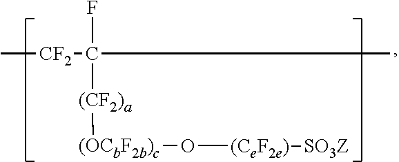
[(CF2)a]([(OCbF2b)c]O[(CeF2e)][SO3Z])C([CF2]C)(C)F
